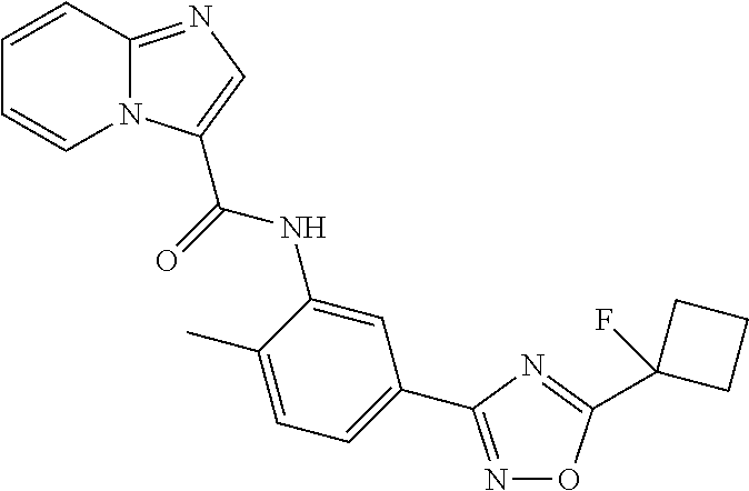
C1=C(C)C(NC(=O)C2=CN=C3N2C=CC=C3)=CC(C2=NOC(C3(F)CCC3)=N2)=C1
